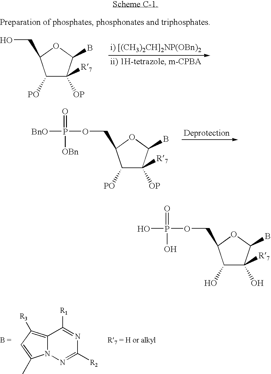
C1([PO])C([OP])([R7])C(B)OC1CO.C1([PO])C([OP])([R7])C(B)OC1COP(=O)([OBn])[BnO].C12=C([R3])C=C(C)N1N=C([R2])N=C2[R1].C1(O)C(O)([R7])C(B)OC1COP(=O)(O)O
